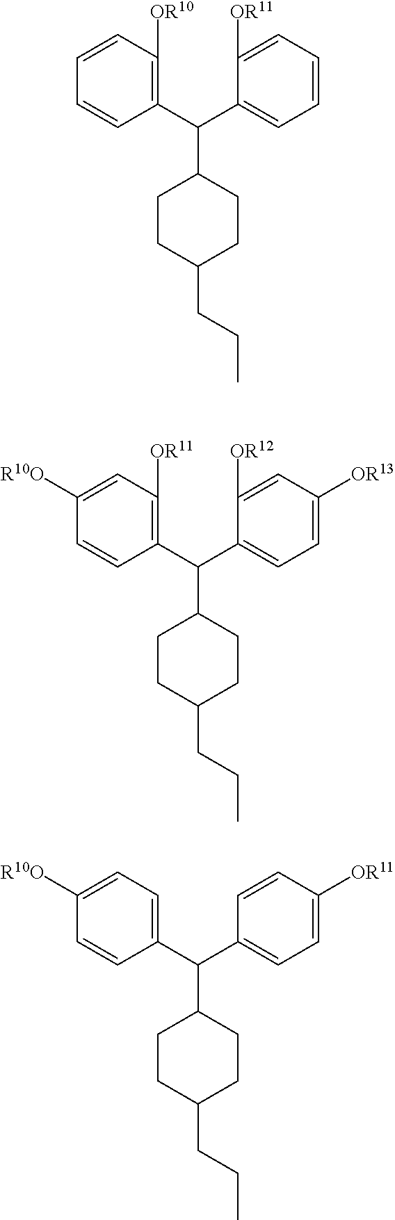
C1(C(C2=CC=C([OR11])C=C2)C2CCC(CCC)CC2)=CC=C([R10O])C=C1.C1(C(C2=CC=C([OR13])C=C2[OR12])C2CCC(CCC)CC2)=C([OR11])C=C([R10O])C=C1.C1(C(C2=CC=CC=C2[OR11])C2CCC(CCC)CC2)=C([OR10])C=CC=C1
